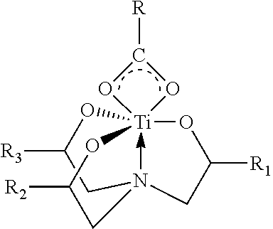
[R3]C1O[Ti]23(OC([R1])CN(C1)CC([R2])O2)OC([R])O3
